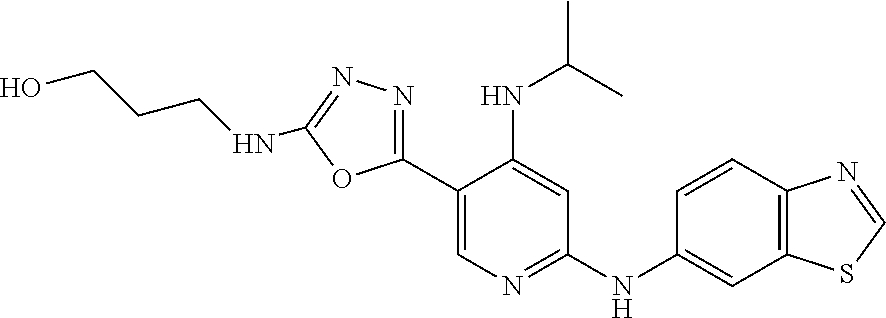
C1(C2=NN=C(NCCCO)O2)=CN=C(NC2=CC3=C(C=C2)N=CS3)C=C1NC(C)C
